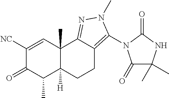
C1([NC])=CC2(C)C([H])(C(C)C1=O)CCC1=C(N3C(=O)C(C)(C)NC3=O)N(C)N=C21
